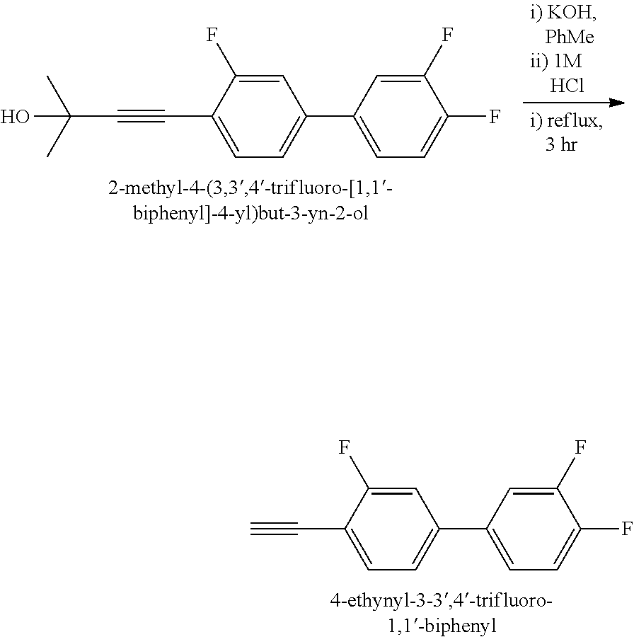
C1(C2=CC=C(F)C(F)=C2)=CC=C(C#C)C(F)=C1.C1(C2=CC=C(F)C(F)=C2)=CC=C(C#CC(C)(C)O)C(F)=C1
